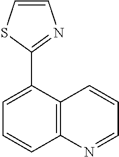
C1=CSC(C2=CC=CC3=C2C=CC=N3)=N1
